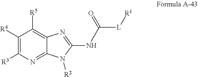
C1([R4])=C([R3])N=C2C(=C1[R5])N=C(NC([L][R1])(=O)C)N2[R2]
